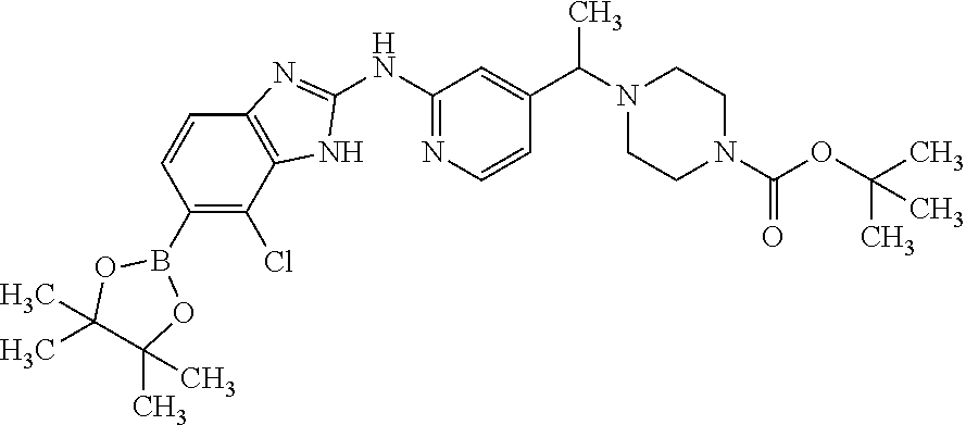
C1(NC2=NC=CC(C(N3CCN(C(OC(C)(C)C)=O)CC3)C)=C2)=NC2=C(N1)C(Cl)=C(B1OC(C)(C)C(C)(C)O1)C=C2
